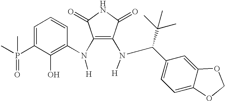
CP(C1=CC=CC(N(C2=C(N(C(C3=CC=C4C(=C3)OCO4)C(C)(C)C)[H])C(=O)NC2=O)[H])=C1O)(=O)C
